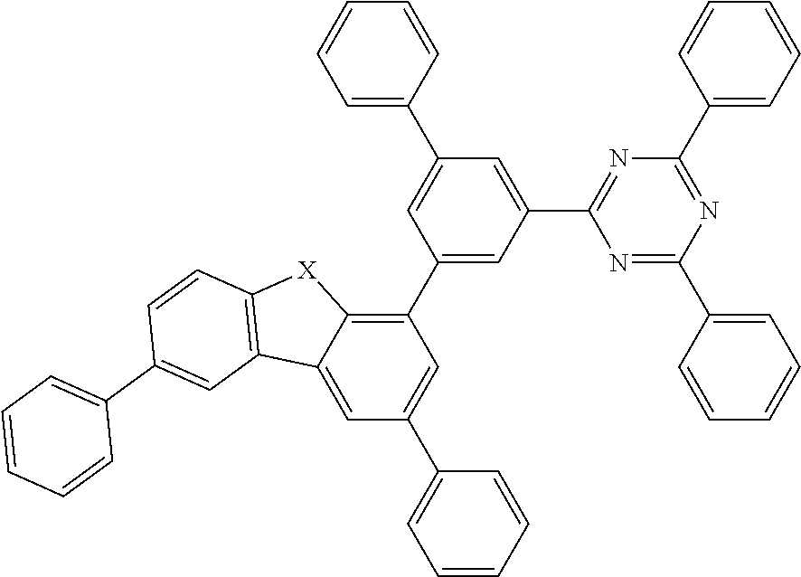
C1(C2=CC(C3=CC=CC=C3)=CC(C3=C4C(=CC(C5=CC=CC=C5)=C3)C3=C([X]4)C=CC(C4=CC=CC=C4)=C3)=C2)=NC(C2=CC=CC=C2)=NC(C2=CC=CC=C2)=N1
